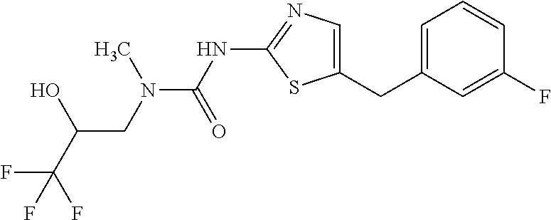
C1(CC2=CC=CC(F)=C2)=CN=C(NC(N(CC(O)C(F)(F)F)C)=O)S1
